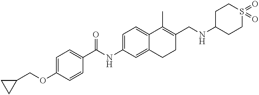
C1=C(OCC2CC2)C=CC(C(NC2=CC=C3C(=C2)CCC(CNC2CCS(=O)(=O)CC2)=C3C)=O)=C1
